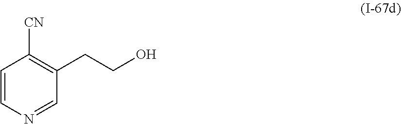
C1=CN=CC(CCO)=C1[CN]
